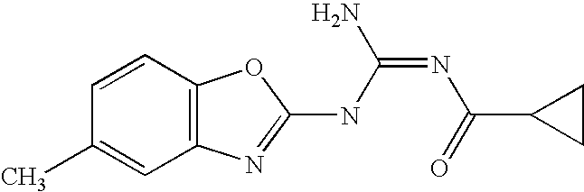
C12=C(N=C(NC(=NC(=O)C3CC3)N)O1)C=C(C)C=C2
